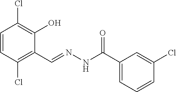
C1=CC(Cl)=C(C=NNC(C2=CC=CC(Cl)=C2)=O)C(O)=C1Cl
